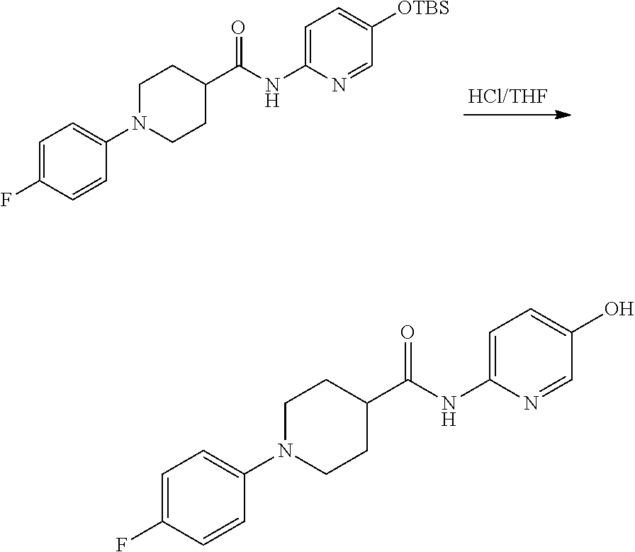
C1=CC(F)=CC=C1N1CCC(C(NC2=CC=C([OTBS])C=N2)=O)CC1.C1=CC(F)=CC=C1N1CCC(C(NC2=CC=C(O)C=N2)=O)CC1
